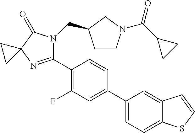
C12=CC(C3=CC(F)=C(C4=NC5(C(=O)N4CC4CCN(C(C6CC6)=O)C4)CC5)C=C3)=CC=C1SC=C2
